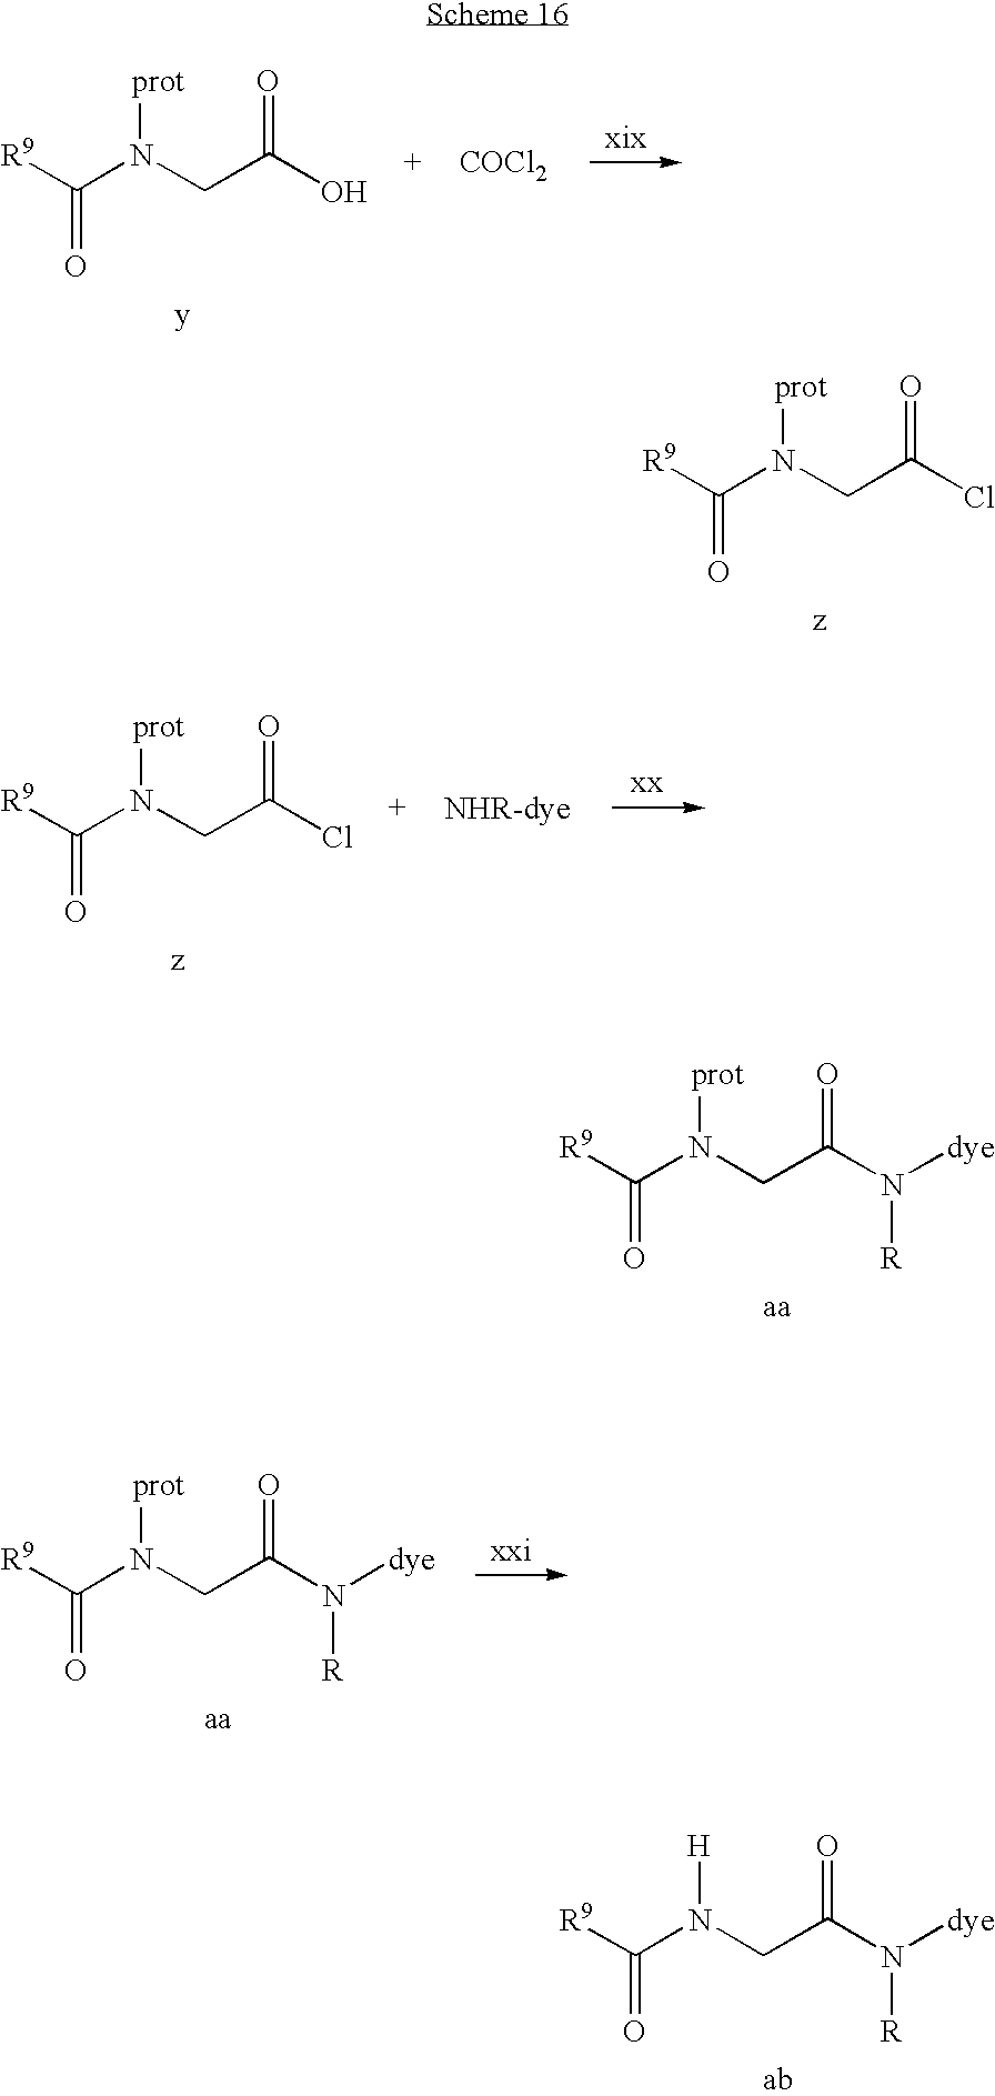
[R9]C(N(CC(O)=O)[prot])=O.[COCl2].[R9]C(N(CC(Cl)=O)[prot])=O.[R9]C(N(CC(Cl)=O)[prot])=O.[NHR-dye].[R9]C(N(CC(N([dye])[R])=O)[prot])=O.[R9]C(N(CC(N([dye])[R])=O)[H])=O.[R9]C(N(CC(N([dye])[R])=O)[prot])=O
